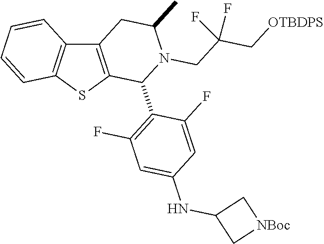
C12=C(SC3=C1C=CC=C3)C(C1=C(F)C=C(NC3C[NBoc]C3)C=C1F)N(CC(C[OTBDPS])(F)F)C(C)C2
